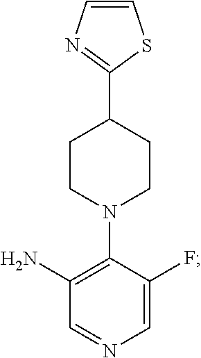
C1(N)=C(N2CCC(C3=NC=CS3)CC2)C(F)=CN=C1
